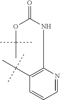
C1=NC(NC(=O)OC(C)(C)C)=C(C(C)(C)C)C=C1
